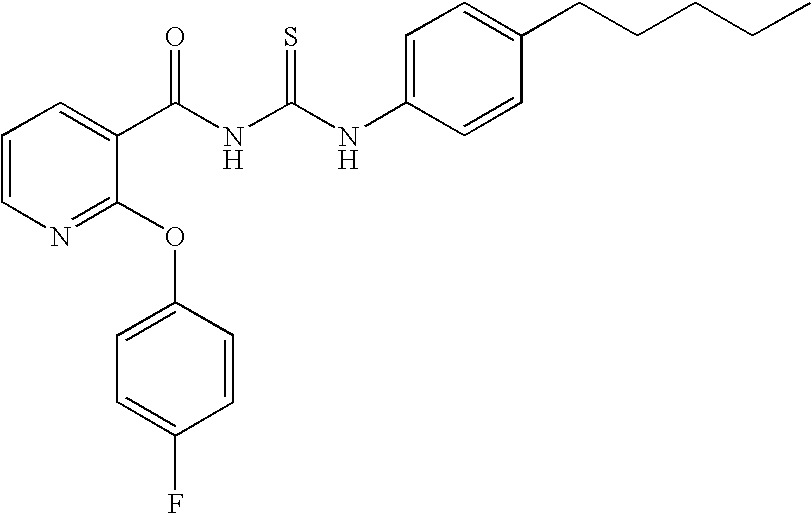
C(NC(NC1=CC=C(CCCCC)C=C1)=S)(=O)C1=CC=CN=C1OC1=CC=C(F)C=C1
